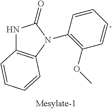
N1C2=C(N(C3=C(OC)C=CC=C3)C1=O)C=CC=C2
